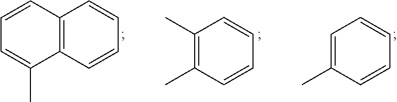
C12=C(C=CC=C1)C(C)=CC=C2.C1=C(C)C=CC=C1.C1(C)=C(C)C=CC=C1
